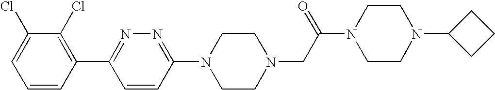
C1=CC(C2=NN=C(N3CCN(CC(N4CCN(C5CCC5)CC4)=O)CC3)C=C2)=C(Cl)C(Cl)=C1
